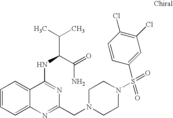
C1=CC=C2C(=C1)C(NC(C(C)C)C(=O)N)=NC(CN1CCN(S(=O)(C3=CC(Cl)=C(Cl)C=C3)=O)CC1)=N2
